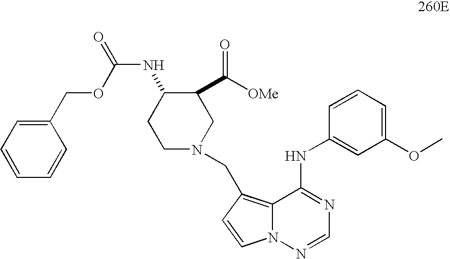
C1(COC(NC2CCN(CC3=C4C(NC5=CC(OC)=CC=C5)=NC=NN4C=C3)CC2C([OMe])=O)=O)=CC=CC=C1
